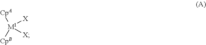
[M1]([X])([X])([CpA])[CpB]
